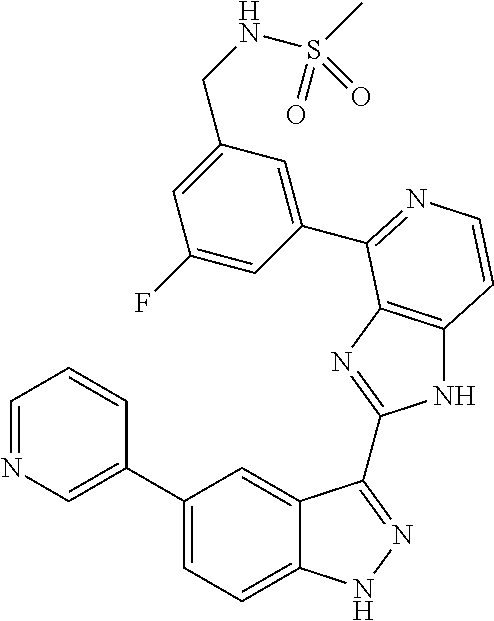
C1(C2=CN=CC=C2)=CC=C2C(=C1)C(C1=NC3=C(N1)C=CN=C3C1=CC(CNS(C)(=O)=O)=CC(F)=C1)=NN2
